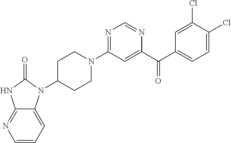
C1C(N2C3=CC=CN=C3NC2=O)CCN(C2=NC=NC(C(C3=CC=C(Cl)C(Cl)=C3)=O)=C2)C1
